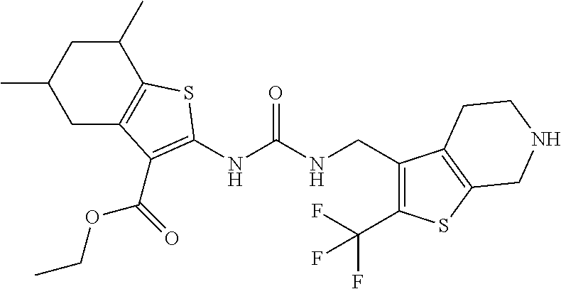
C1C2=C(C(C)CC1C)SC(NC(NCC1=C(C(F)(F)F)SC3=C1CCNC3)=O)=C2C(OCC)=O
